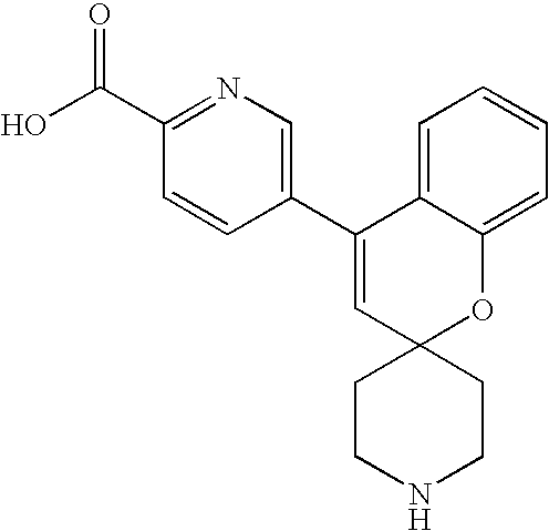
C1(C2=CN=C(C(O)=O)C=C2)=CC2(OC3=CC=CC=C13)CCNCC2
